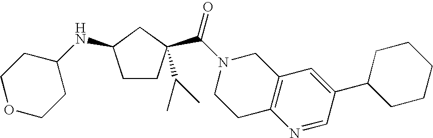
C1CC(C(N2CCC3=C(C2)C=C(C2CCCCC2)C=N3)=O)(C(C)C)CC1NC1CCOCC1
